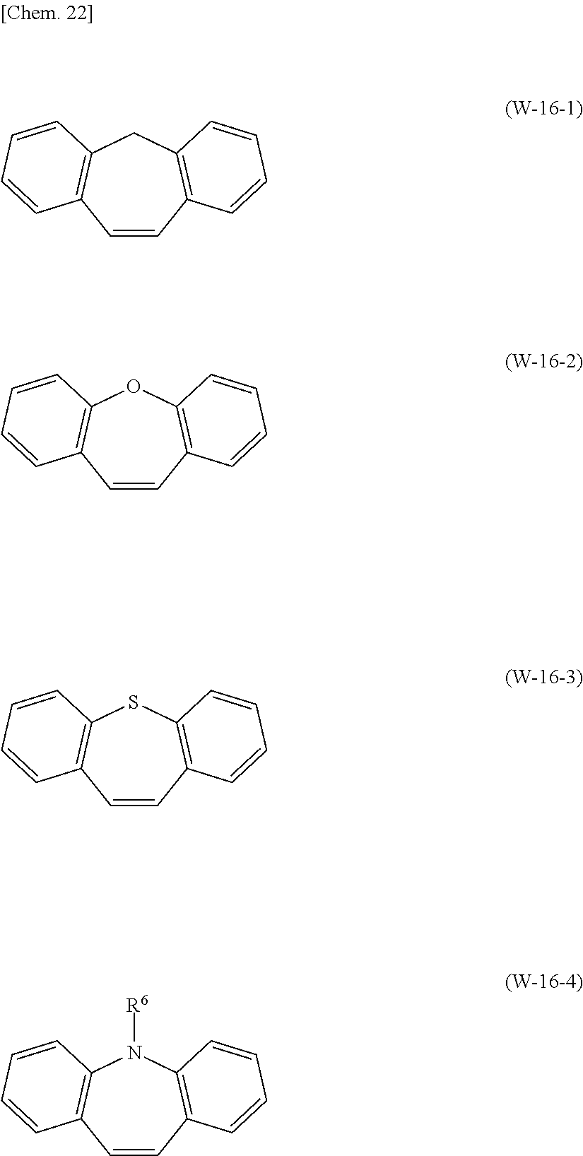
C1=CC2=C(CC3=C1C=CC=C3)C=CC=C2.C1=CC2=C(OC3=C1C=CC=C3)C=CC=C2.C1=CC2=C(SC3=C1C=CC=C3)C=CC=C2.C1=CC2=C(N([R6])C3=C1C=CC=C3)C=CC=C2
